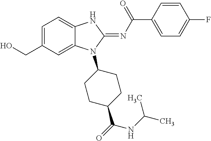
C(C1=CC=C2C(=C1)N(C1CCC(C(=O)NC(C)C)CC1)C(=NC(C1=CC=C(F)C=C1)=O)N2)O
